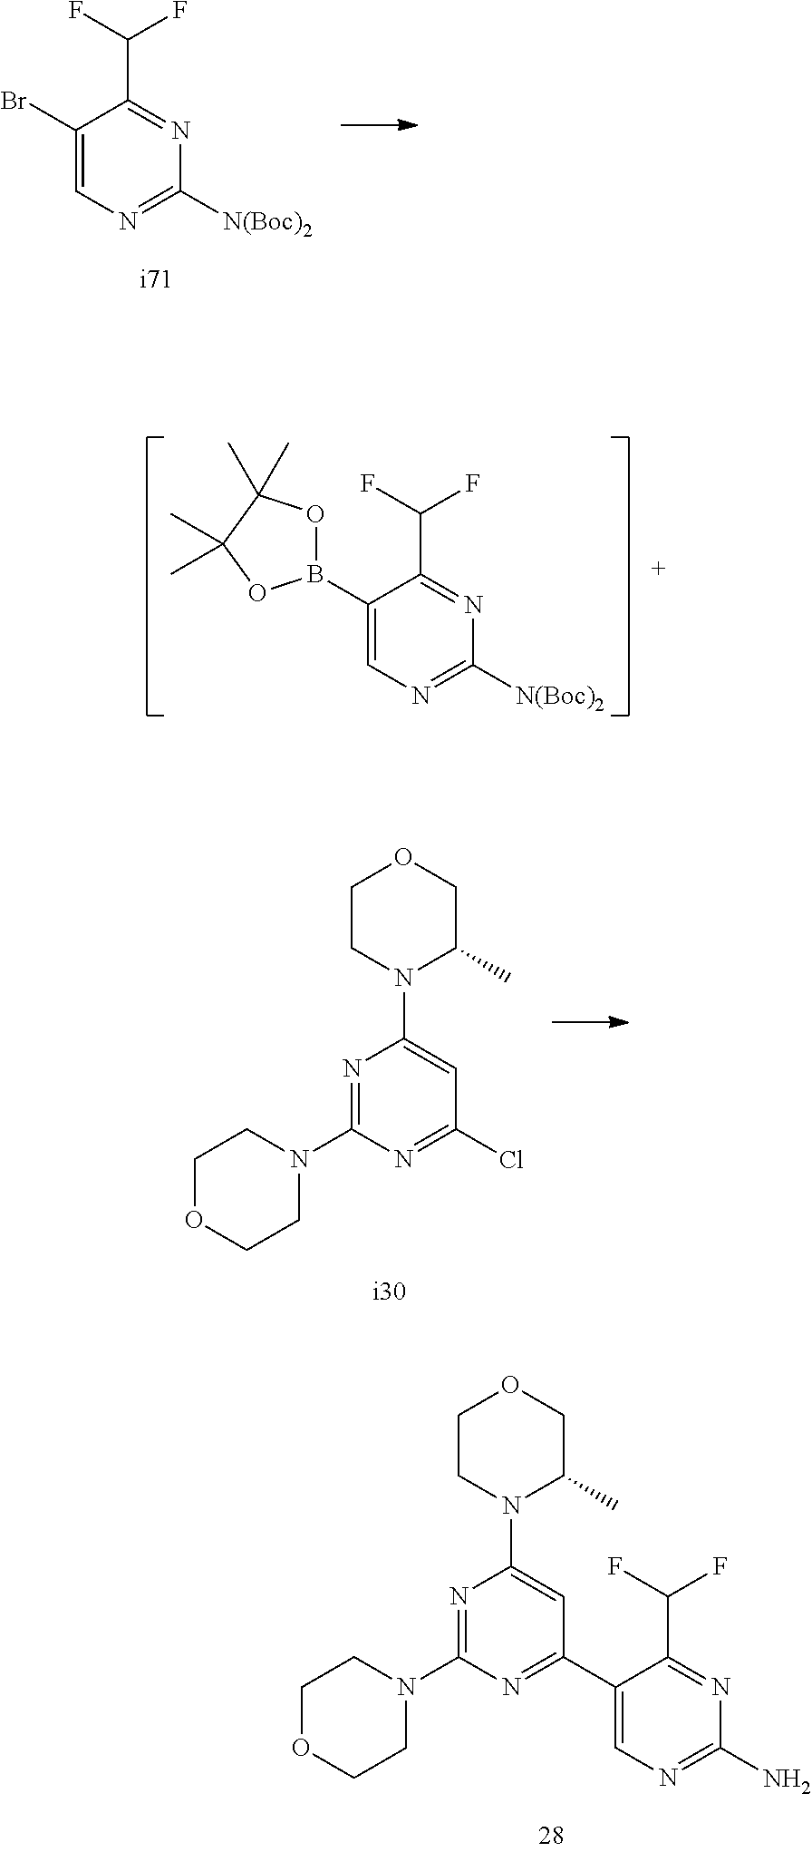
C1(Br)=CN=C([N(Boc)2])N=C1C(F)F.C1(B2OC(C)(C)C(C)(C)O2)=CN=C([N(Boc)2])N=C1C(F)F.C1OCCN(C2=NC(N3C(C)COCC3)=CC(C3=CN=C(N)N=C3C(F)F)=N2)C1.C1OCCN(C2=NC(N3C(C)COCC3)=CC(Cl)=N2)C1
